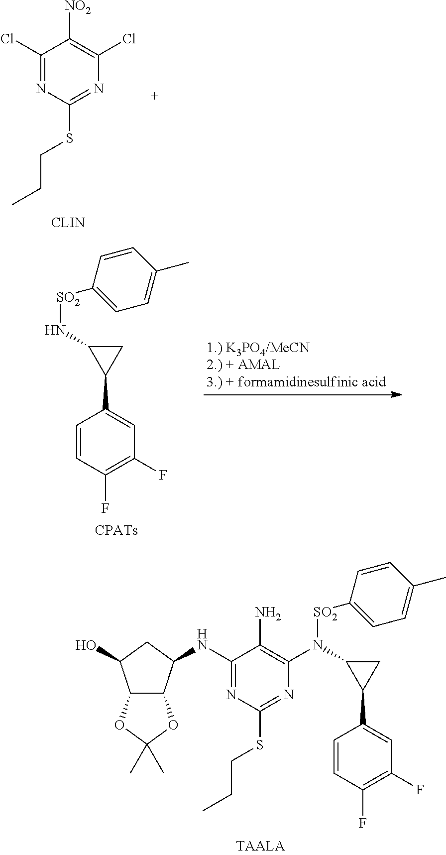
C1(Cl)=NC(SCCC)=NC(Cl)=C1[NO2].C1=CC(F)=C(F)C=C1C1CC1N([SO2]C1=CC=C(C)C=C1)C1=C(N)C(NC2C3C(C(O)C2)OC(C)(C)O3)=NC(SCCC)=N1.C1=CC(F)=C(F)C=C1C1CC1N[SO2]C1=CC=C(C)C=C1
